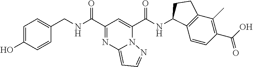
C1(C(=O)NCC2=CC=C(O)C=C2)=NC2=CC=NN2C(C(=O)NC2C3=C(C(C)=C(C(=O)O)C=C3)CC2)=C1
